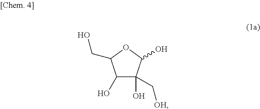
C1(O)C(O)(C[OH])C(O)OC1CO
